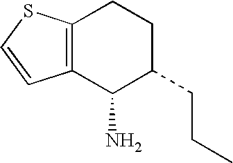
C12=C(C(N)C(CCC)CC1)C=CS2
